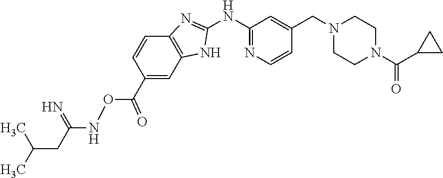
C12=C(C=C(C(=O)ONC(CC(C)C)=N)C=C1)NC(NC1=NC=CC(CN3CCN(C(=O)C4CC4)CC3)=C1)=N2
